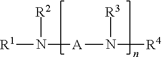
[R1]N([R2])[A]N([R3])[R4]
